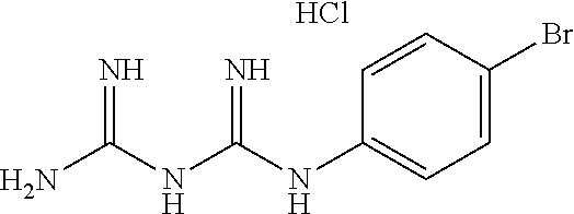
NC(NC(NC1=CC=C(Br)C=C1)=N)=N.Cl
